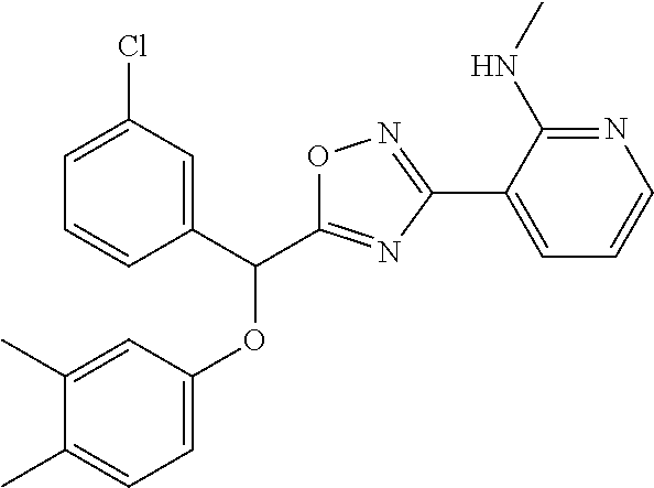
C1(C)=CC(OC(C2=CC(Cl)=CC=C2)C2=NC(C3=CC=CN=C3NC)=NO2)=CC=C1C
